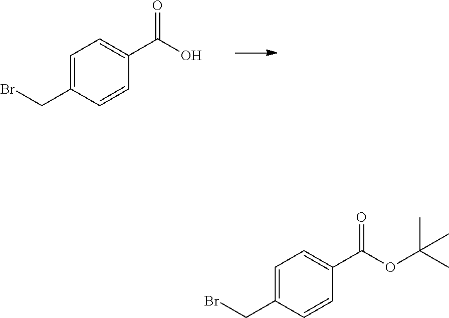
C1=C(CBr)C=CC(C(O)=O)=C1.C1=C(CBr)C=CC(C(OC(C)(C)C)=O)=C1
